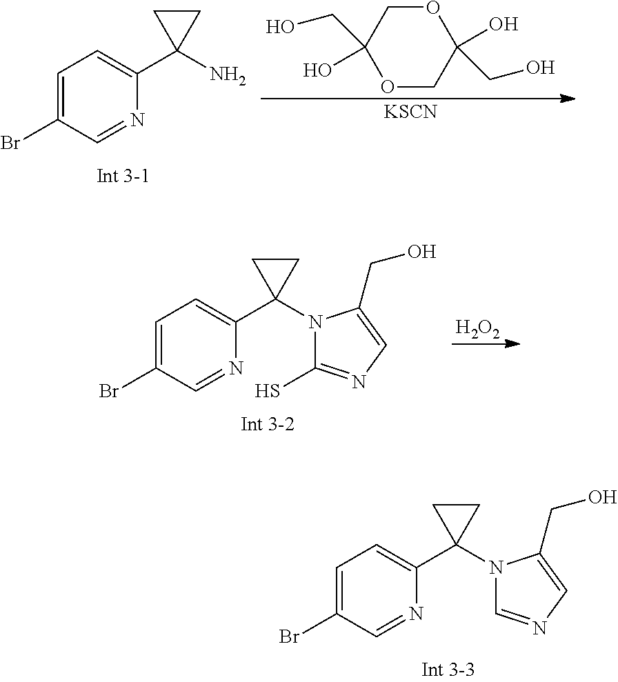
C1=C(Br)C=NC(C2(N3C=NC=C3CO)CC2)=C1.C1=C(Br)C=NC(C2(N3C(S)=NC=C3CO)CC2)=C1.[H2O2].O1CC(CO)(O)OCC1(O)CO.[KSCN].C1=C(Br)C=NC(C2(N)CC2)=C1
